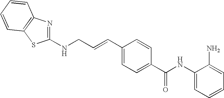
C1(NC(C2=CC=C(C=CCNC3=NC4=C(S3)C=CC=C4)C=C2)=O)=CC=CC=C1N
